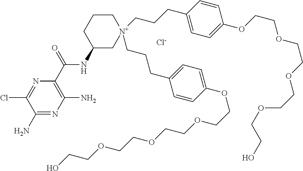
C1(N)=NC(N)=C(C(NC2C[N+](CCCC3=CC=C(OCCOCCOCCOCCO)C=C3)(CCCC3=CC=C(OCCOCCOCCOCCO)C=C3)CCC2)=O)N=C1Cl.[Cl-]
